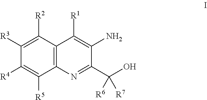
C1([R3])=C([R2])C2=C(C([R5])=C1[R4])N=C(C(O)([R6])[R7])C(N)=C2[R1]
